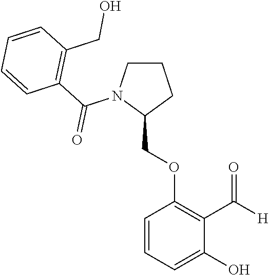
C(OC1=C(C([H])=O)C(O)=CC=C1)C1N(C(C2=C(CO)C=CC=C2)=O)CCC1
